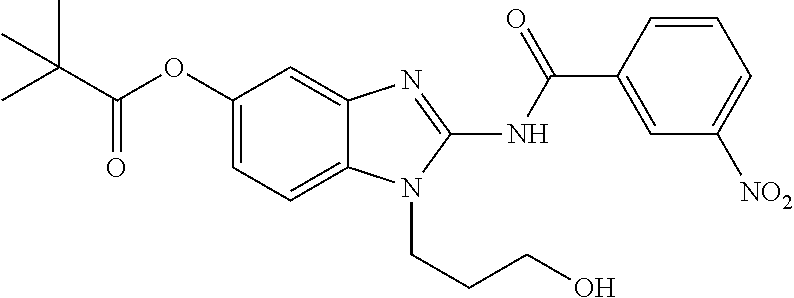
C1(OC(C(C)(C)C)=O)=CC=C2C(=C1)N=C(NC(C1=CC([NO2])=CC=C1)=O)N2CCCO
